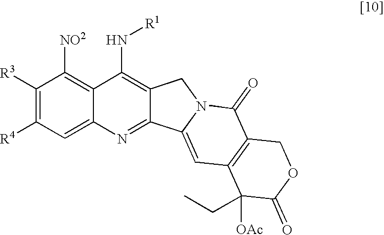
C1([R3])=C([R4])C=C2C(=C1[NO2])C(N[R1])=C1C(=N2)C2=CC3=C(C(=O)N2C1)COC(=O)C3([OAc])CC
